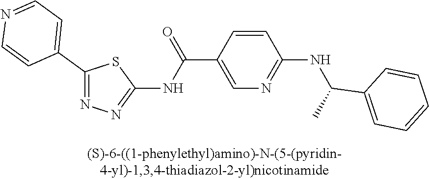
C1(C2=CC=NC=C2)=NN=C(NC(C2=CN=C(NC(C3=CC=CC=C3)C)C=C2)=O)S1
